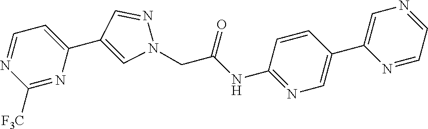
C1([F3C])=NC(C2=CN(CC(NC3=NC=C(C4=CN=CC=N4)C=C3)=O)N=C2)=CC=N1
